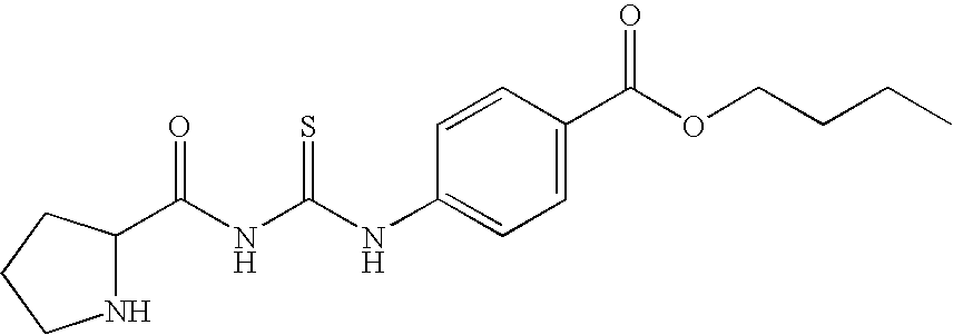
C(NC(NC1=CC=C(C(OCCCC)=O)C=C1)=S)(=O)C1NCCC1
